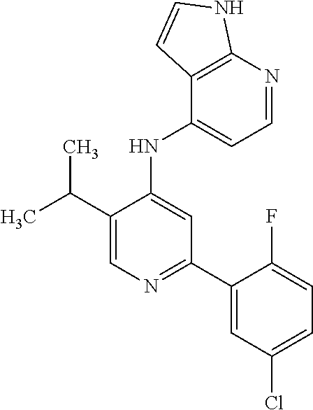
C(C1=CN=C(C2=CC(Cl)=CC=C2F)C=C1NC1=CC=NC2=C1C=CN2)(C)C
